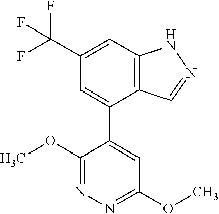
C12=C(C=C(C(F)(F)F)C=C1C1=CC(OC)=NN=C1OC)NN=C2
